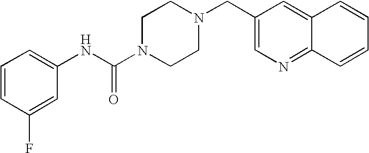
C1=CC(F)=CC(NC(N2CCN(CC3=CN=C4C(=C3)C=CC=C4)CC2)=O)=C1
